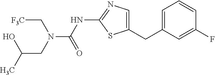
C1=C(CC2=CN=C(NC(=O)N(C[F3C])CC(C)O)S2)C=C(F)C=C1
